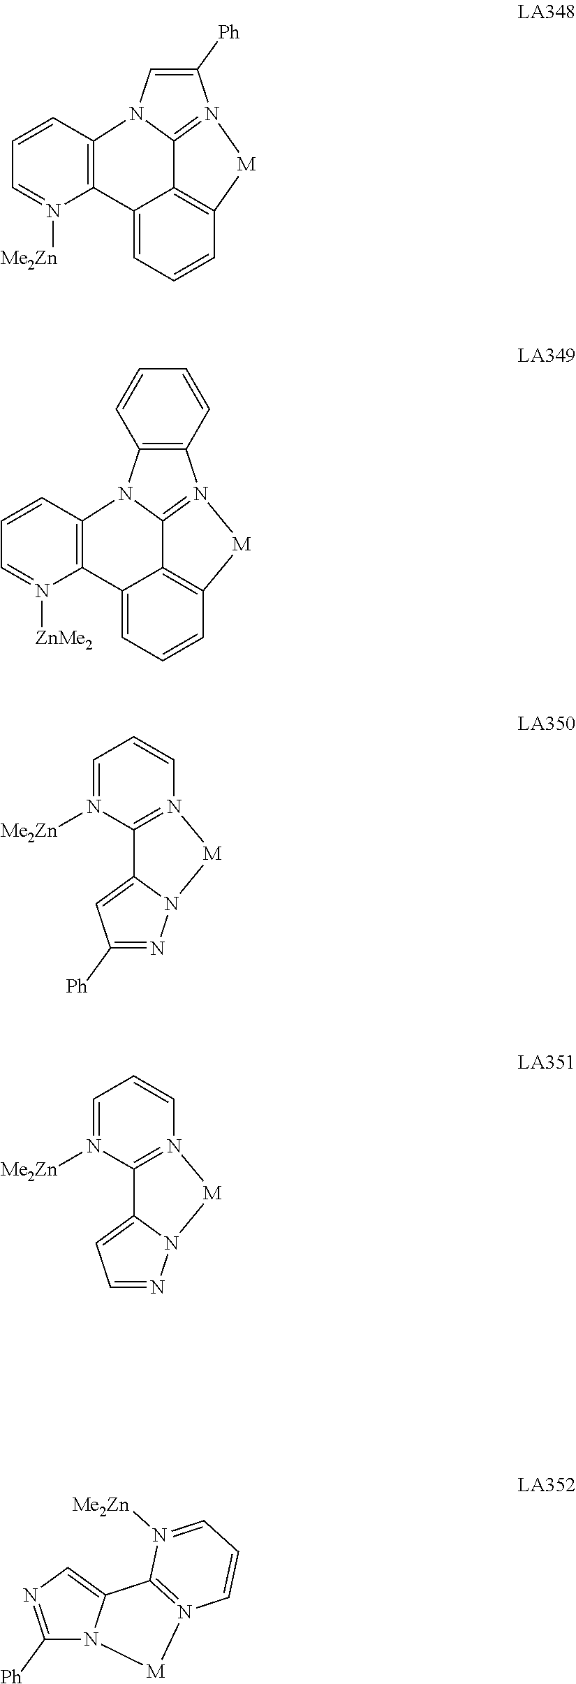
C1=C2C3=C(C=C1)[M]N1=C3N(C=C1[Ph])C1=C2N([Me2Zn])=CC=C1.C1=C2C3=C(C=C1)[M]N1=C3N(C3=C1C=CC=C3)C1=C2N([ZnMe2])=CC=C1.C1=N([Me2Zn])C2=N(C=C1)[M]N1C2=CC=N1.C1=N([Me2Zn])C2=N(C=C1)[M]N1C2=CN=C1[Ph].C1=N([Me2Zn])C2=N(C=C1)[M]N1C2=CC([Ph])=N1
